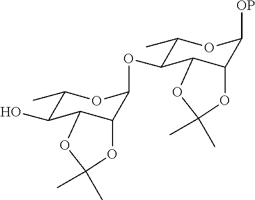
C1(C)OC(OC2C(C)OC([OP])C3C2OC(C)(C)O3)C2C(C1O)OC(C)(C)O2
